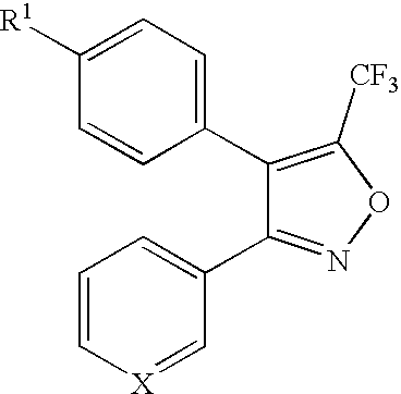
C1=C([R1])C=CC(C2=C([CF3])ON=C2C2=CC=C[X]=C2)=C1
